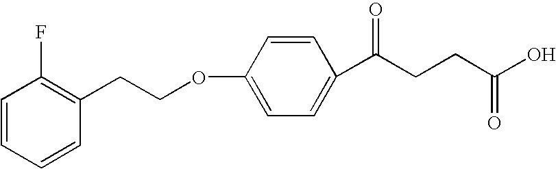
C1=CC(F)=C(CCOC2=CC=C(C(CCC(O)=O)=O)C=C2)C=C1
